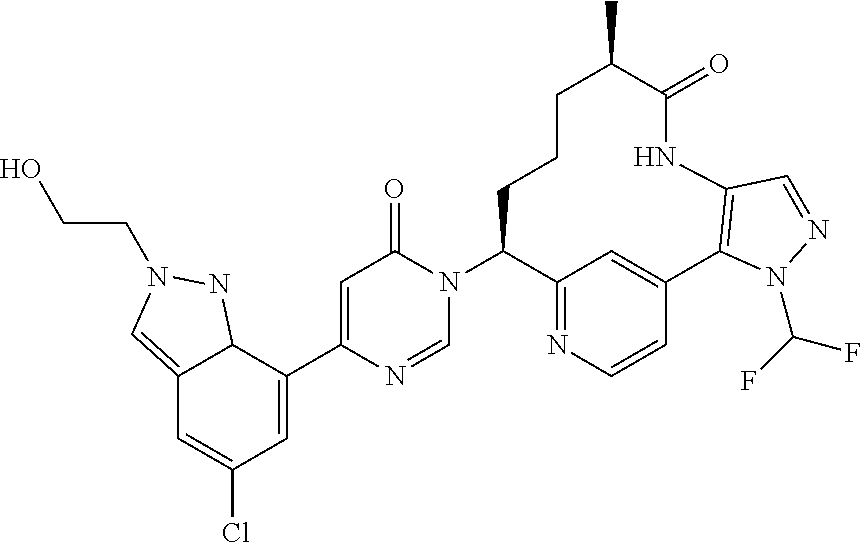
C12=CN(CCO)NC1C(C1=CC(=O)N(C3C4=NC=CC(=C4)C4=C(NC(=O)C(C)CCC3)C=NN4C(F)F)C=N1)=CC(Cl)=C2
